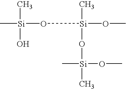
C[Si](C)(O)O[Si](O[Si](C)(OC)C)(C)OC
